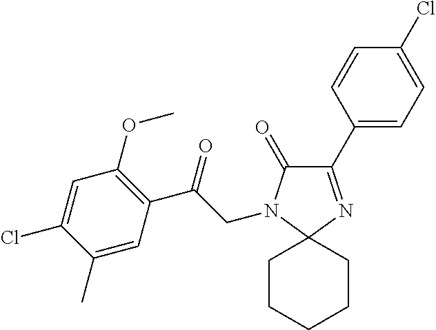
C1(C2=CC=C(Cl)C=C2)=NC2(N(CC(C3=C(OC)C=C(Cl)C(C)=C3)=O)C1=O)CCCCC2
